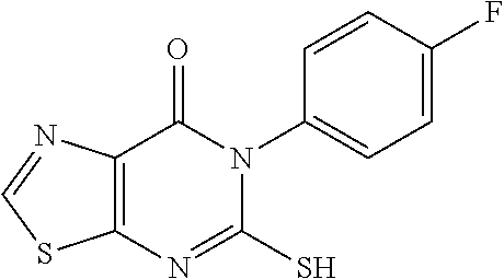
C12=C(N=C(S)N(C3=CC=C(F)C=C3)C1=O)SC=N2
